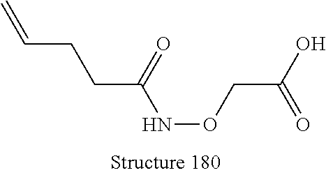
C=CCCC(NOCC(O)=O)=O
